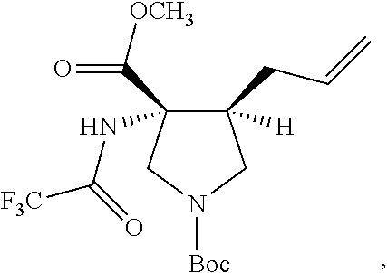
C1(CC=C)([H])C(C(=O)[OCH3])(NC([F3C])=O)CN([Boc])C1
